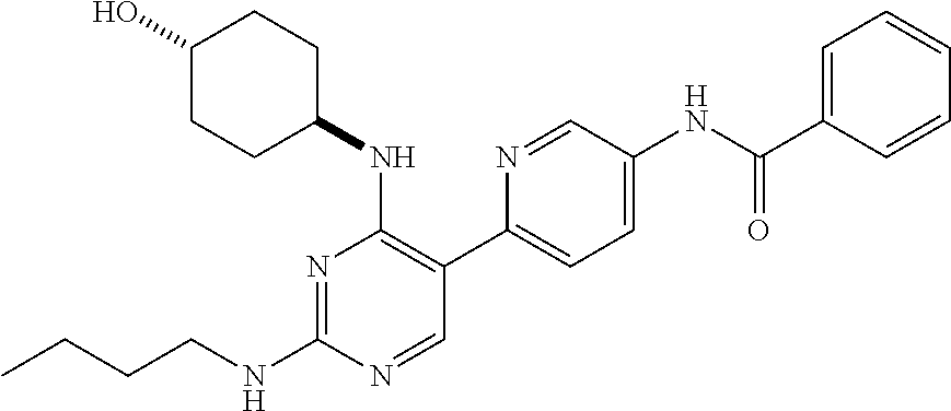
CCCCNC1=NC(NC2CCC(O)CC2)=C(C2=CC=C(NC(C3=CC=CC=C3)=O)C=N2)C=N1
